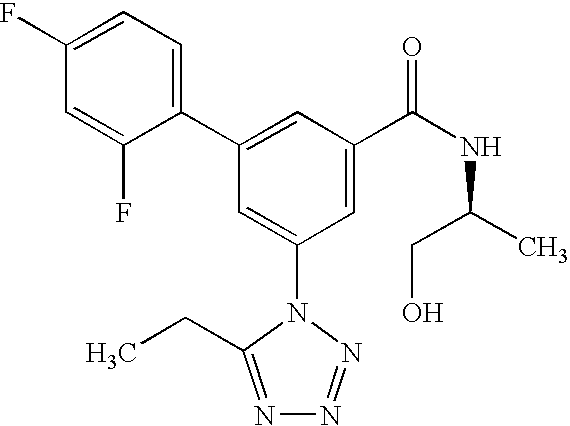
C1(C2=CC(C(NC(C)CO)=O)=CC(N3C(CC)=NN=N3)=C2)=CC=C(F)C=C1F
